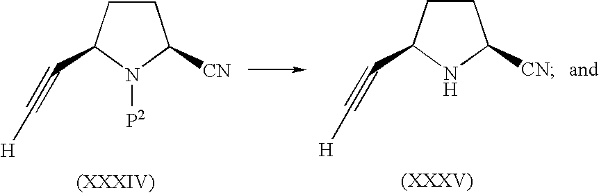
C1CC(C#C[H])N([P2])C1[CN].C1CC(C#C[H])NC1[CN]
